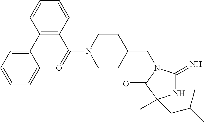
C1=CC=C(C2=C(C(N3CCC(CN4C(=N)NC(C)(CC(C)C)C4=O)CC3)=O)C=CC=C2)C=C1
